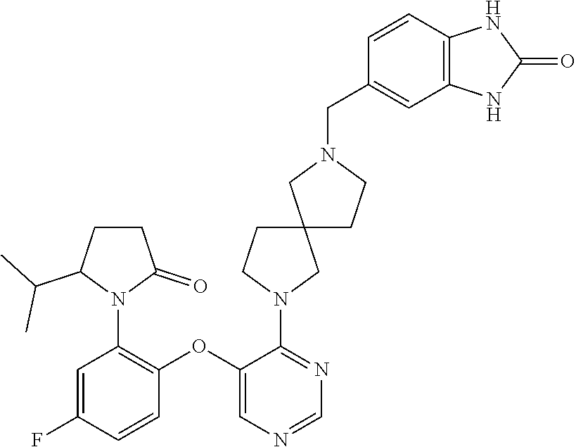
C1=C(F)C=CC(OC2=CN=CN=C2N2CC3(CC2)CCN(CC2=CC4=C(C=C2)NC(=O)N4)C3)=C1N1C(=O)CCC1C(C)C
